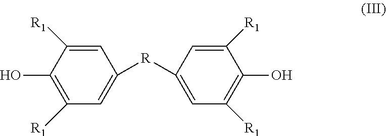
OC1=C([R1])C=C([R]C2=CC([R1])=C(O)C([R1])=C2)C=C1[R1]
